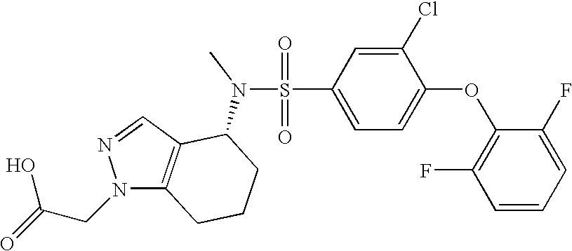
O=S(=O)(C1=CC=C(OC2=C(F)C=CC=C2F)C(Cl)=C1)N(C1C2=C(N(CC(=O)O)N=C2)CCC1)C
